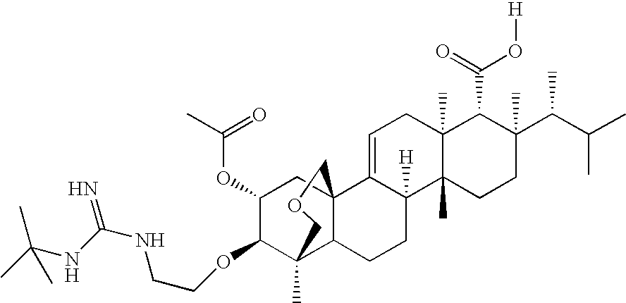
C1=C2C([H])(C3(C)C(C)(C1)C(C(=O)O[H])C(C(C(C)C)C)(C)CC3)CCC1C3(C)C(OCCNC(=N)NC(C)(C)C)C(OC(C)=O)CC21COC3
